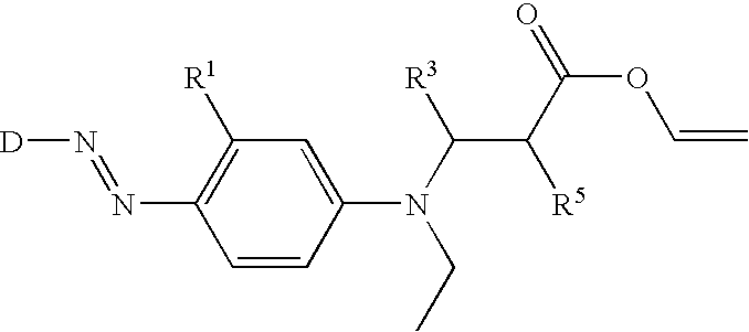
C1=CC(N(C([R3])C(C(=O)OC=C)[R5])CC)=CC([R1])=C1N=N[D]
